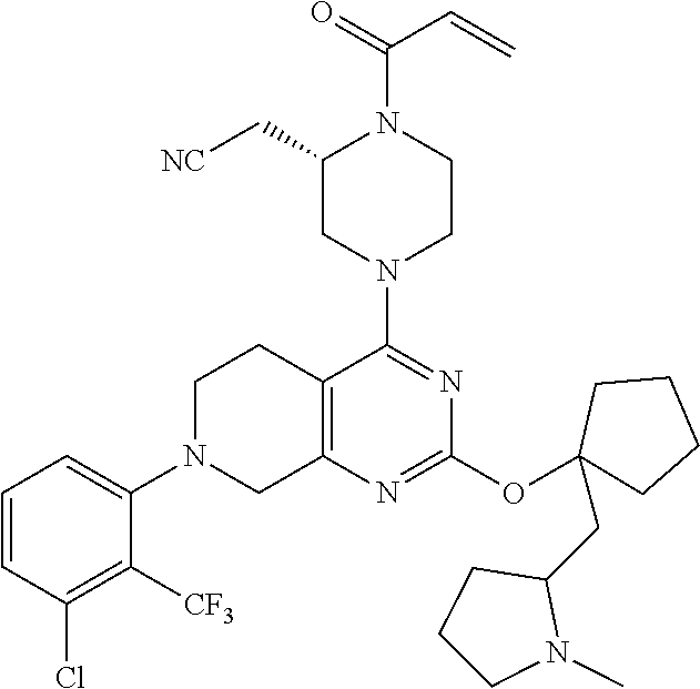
C1=CC(Cl)=C([CF3])C(N2CC3=C(CC2)C(N2CCN(C(=O)C=C)C(C[NC])C2)=NC(OC2(CC4CCCN4C)CCCC2)=N3)=C1
